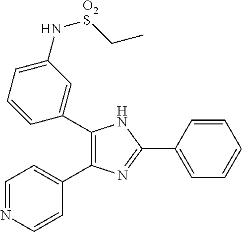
C1(C2=CC(N[O2S]CC)=CC=C2)=C(C2=CC=NC=C2)N=C(C2=CC=CC=C2)N1
